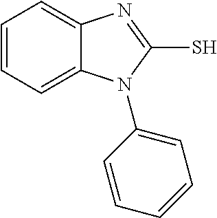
C1=CC=C2C(=C1)N=C(S)N2C1=CC=CC=C1
